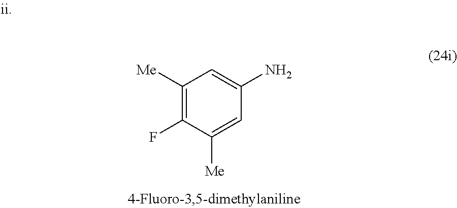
C1([Me])=C(F)C([Me])=CC(N)=C1
